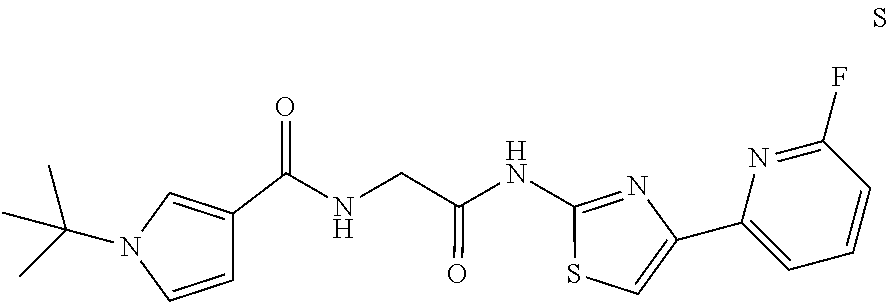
C1=CN(C(C)(C)C)C=C1C(=O)NCC(NC1=NC(C2=CC=CC(F)=N2)=CS1)=O
